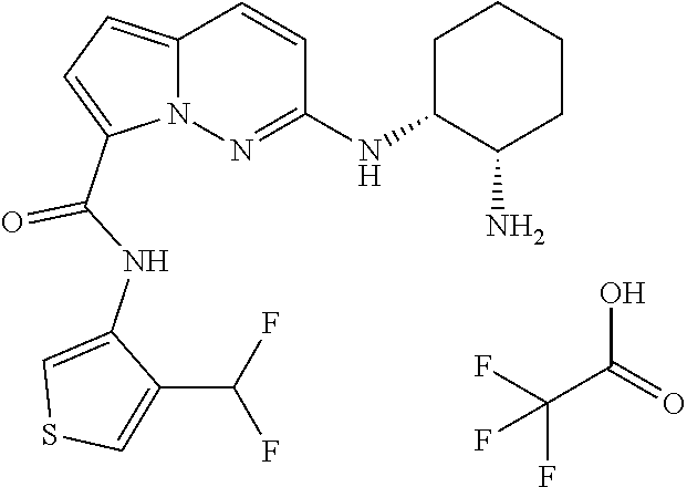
FC(F)(C(O)=O)F.N12C(=CC=C1C(NC1=CSC=C1C(F)F)=O)C=CC(NC1C(N)CCCC1)=N2
